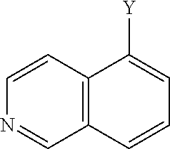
C12=C(C=CN=C1)C([Y])=CC=C2
